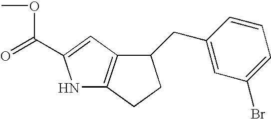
N1C2=C(C=C1C(=O)OC)C(CC1=CC(Br)=CC=C1)CC2
